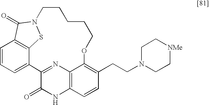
C1=CC=C2C3=C1C(=O)N(S3)CCCCCOC1=C(CCN3CC[NMe]CC3)C=CC3=C1N=C2C(=O)N3
